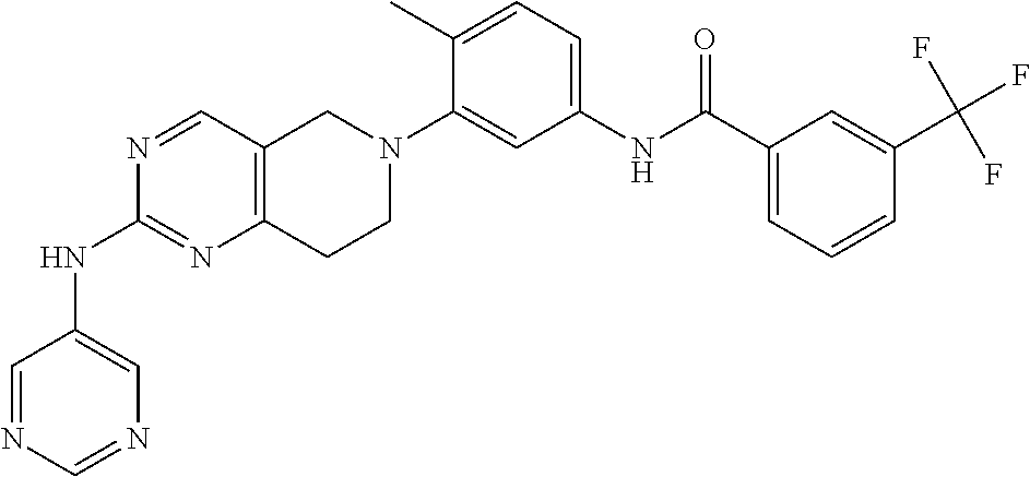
N1=CC2=C(N=C1NC1=CN=CN=C1)CCN(C1=CC(NC(C3=CC=CC(C(F)(F)F)=C3)=O)=CC=C1C)C2
